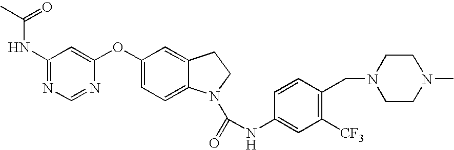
C1(NC(=O)C)=NC=NC(OC2=CC=C3C(=C2)CCN3C(=O)NC2=CC([CF3])=C(CN3CCN(C)CC3)C=C2)=C1
